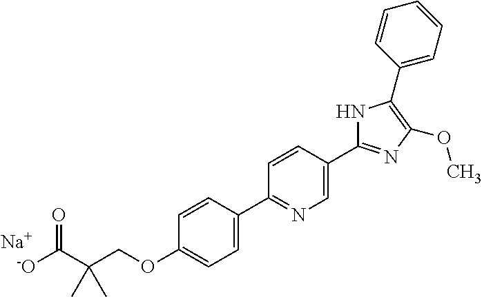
[-O]C(C(COC1=CC=C(C2=NC=C(C3=NC(OC)=C(C4=CC=CC=C4)N3)C=C2)C=C1)(C)C)=O.[Na]
